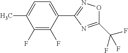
C1(F)=C(F)C(C2=NOC(C(F)(F)F)=N2)=CC=C1C
